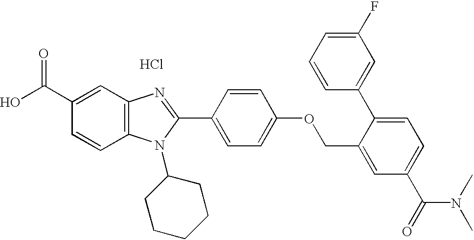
OC(C1=CC2=C(C=C1)N(C1CCCCC1)C(C1=CC=C(OCC3=CC(C(=O)N(C)C)=CC=C3C3=CC(F)=CC=C3)C=C1)=N2)=O.Cl
